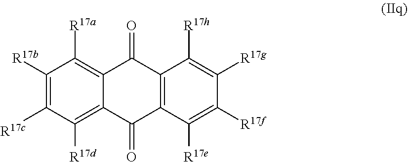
C1([R17b])=C([R17c])C([R17d])=C2C(=C1[R17a])C(=O)C1=C(C2=O)C([R17e])=C([R17f])C([R17g])=C1[R17h]
